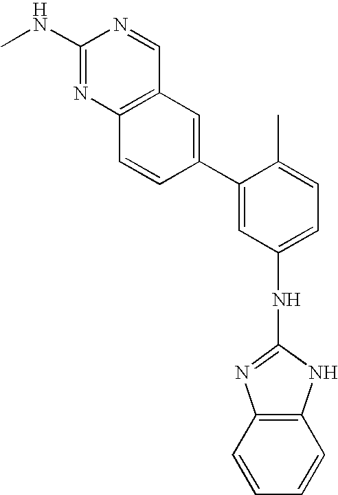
C1(NC)=NC2=C(C=N1)C=C(C1=CC(NC3=NC4=C(N3)C=CC=C4)=CC=C1C)C=C2
